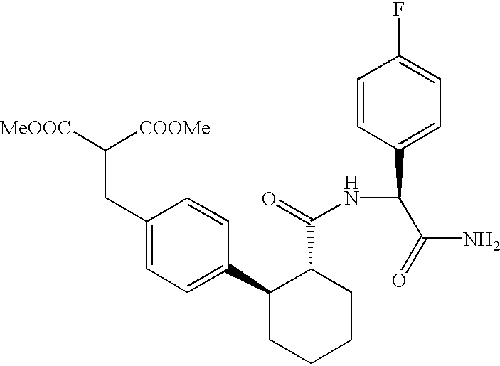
C1(CC([COOMe])[MeOOC])=CC=C(C2CCCCC2C(=O)NC(C(N)=O)C2=CC=C(F)C=C2)C=C1
